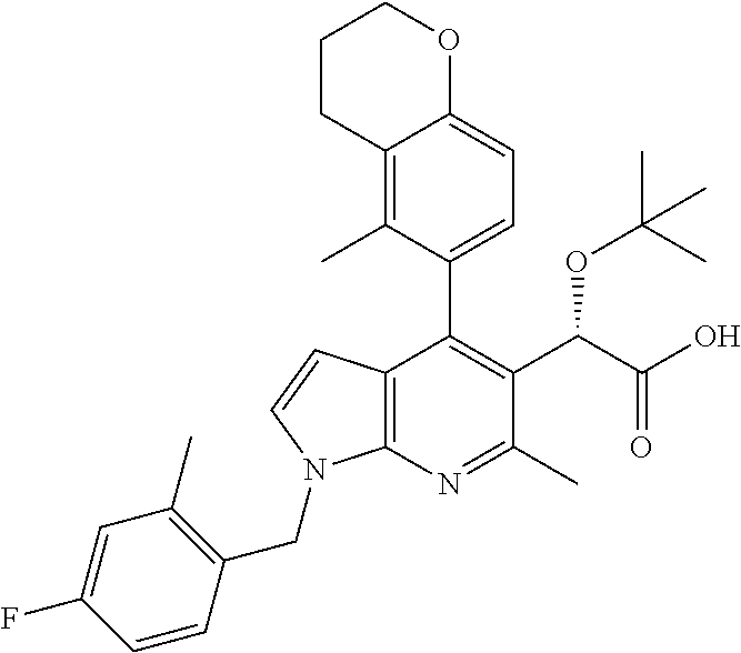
C12=C(N=C(C)C(C(C(O)=O)OC(C)(C)C)=C1C1=CC=C3C(=C1C)CCCO3)N(CC1=C(C)C=C(F)C=C1)C=C2
